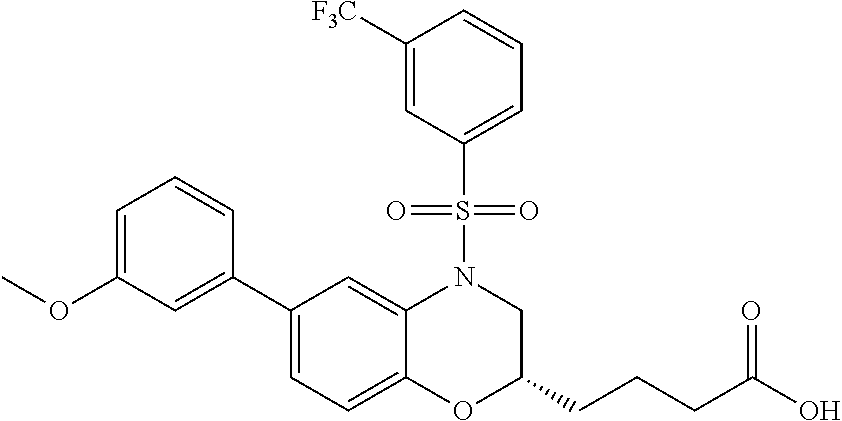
C1(C2=CC(OC)=CC=C2)=CC=C2C(=C1)N(S(C1=CC=CC([F3C])=C1)(=O)=O)CC(CCCC(O)=O)O2
